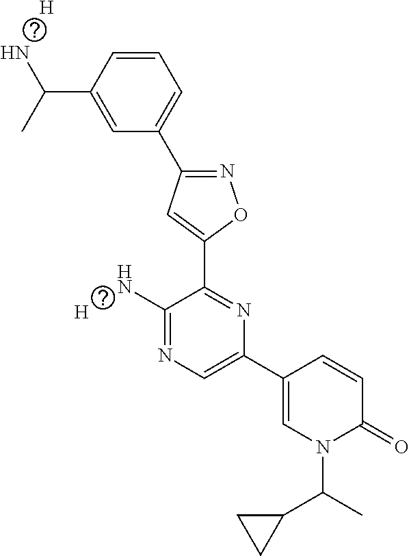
C1=C(C(N)C)C=CC=C1C1=NOC(C2=NC(C3=CN(C(C4CC4)C)C(=O)C=C3)=CN=C2N)=C1.[H].[H]
